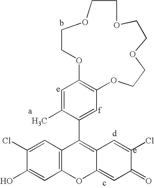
C12=C(C=C(Cl)C(O)=C1)C(C1=CC3=C(C=C1C)OCCOCCOCCOCCO3)=C1C(=CC(=O)C(Cl)=C1)O2
